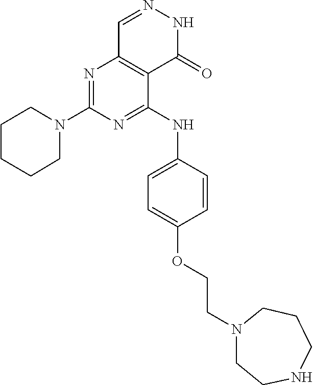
N1=C(N2CCCCC2)N=C(NC2=CC=C(OCCN3CCNCCC3)C=C2)C2=C1C=NNC2=O
